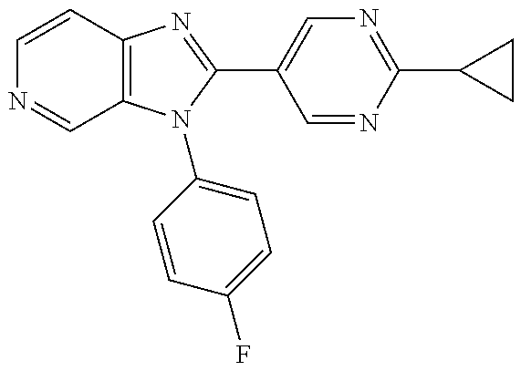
C12=C(N(C3=CC=C(F)C=C3)C(C3=CN=C(C4CC4)N=C3)=N1)C=NC=C2
